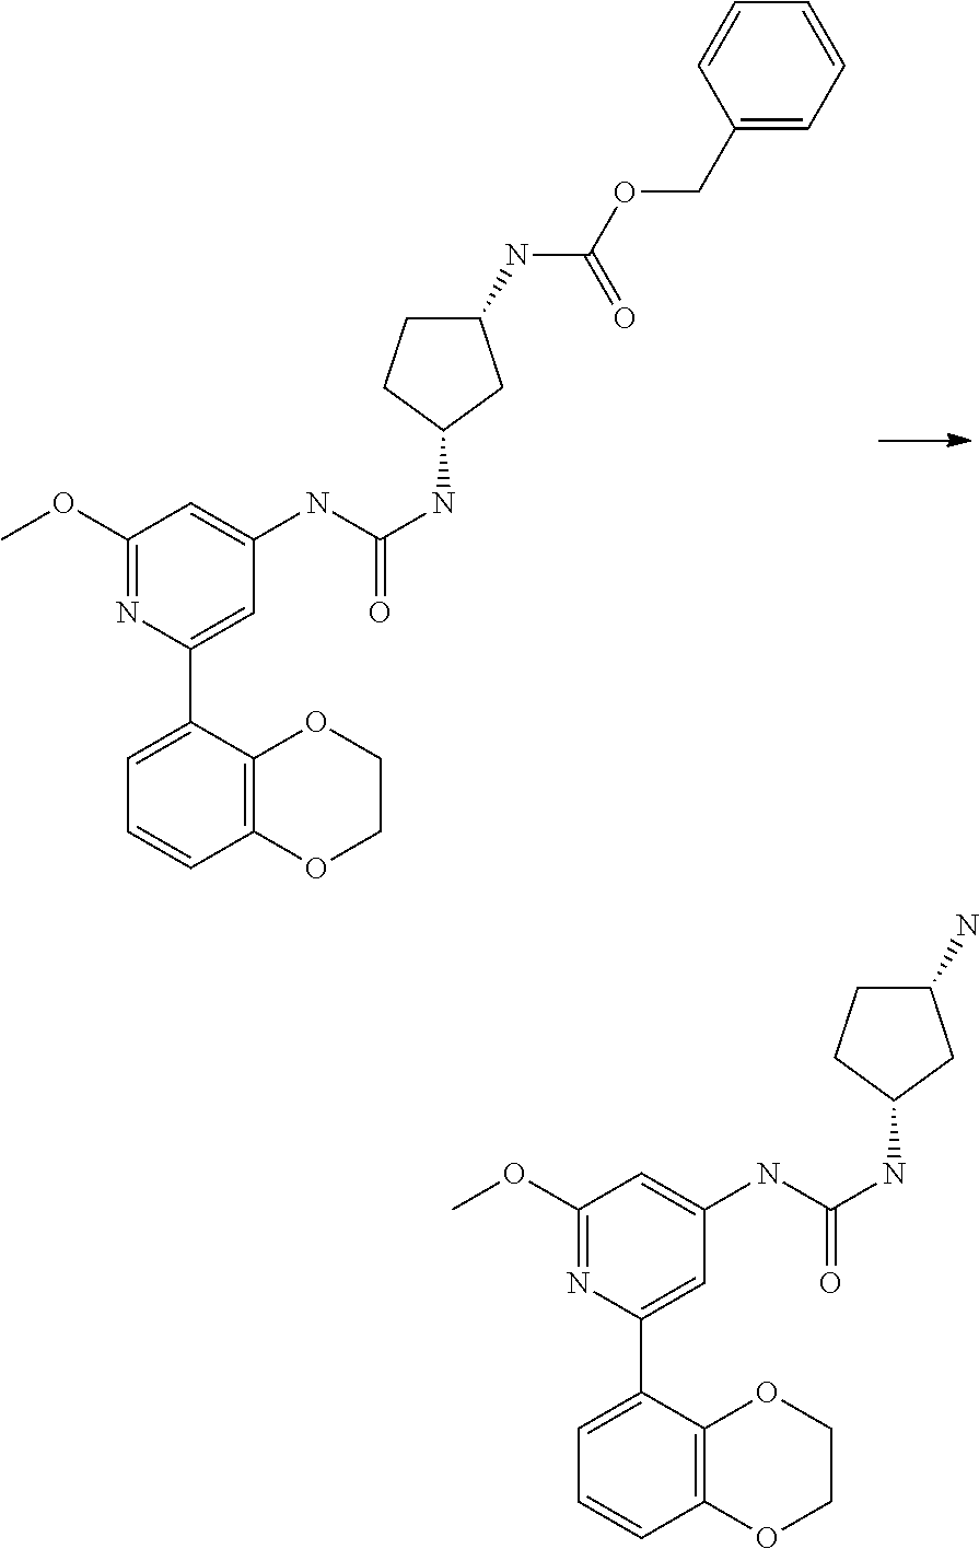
C1=C(C2=CC(NC(NC3CC(NC(OCC4=CC=CC=C4)=O)CC3)=O)=CC(OC)=N2)C2=C(C=C1)OCCO2.C1=C(C2=CC(NC(NC3CC(N)CC3)=O)=CC(OC)=N2)C2=C(C=C1)OCCO2
